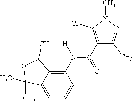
C12=CC=CC(N(C(C3=C(Cl)N(C)N=C3C)=O)[H])=C1C(C)OC2(C)C
